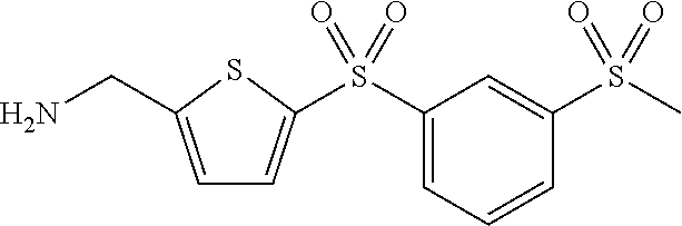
C1=C(CN)SC(S(C2=CC=CC(S(C)(=O)=O)=C2)(=O)=O)=C1
